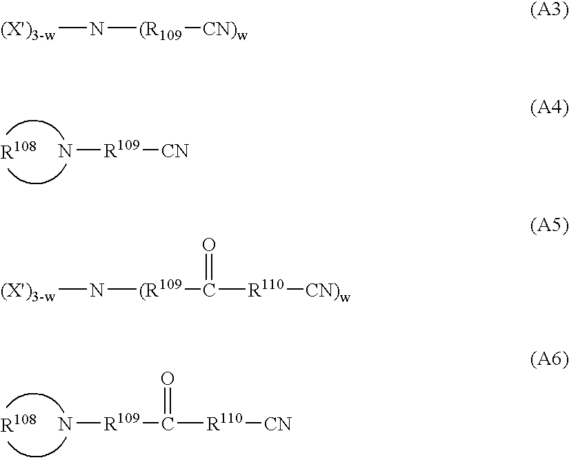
N[R109][CN].N[R109]C([R110][CN])=O.[(X')3-w]N[(R109][CN)w].[(X')3-w]N[(R109]C(=O)[R110][CN)w]
